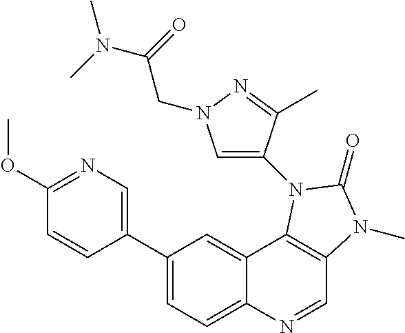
C1(C2=CN=C(OC)C=C2)=CC=C2C(=C1)C1=C(C=N2)N(C)C(=O)N1C1=CN(CC(N(C)C)=O)N=C1C
